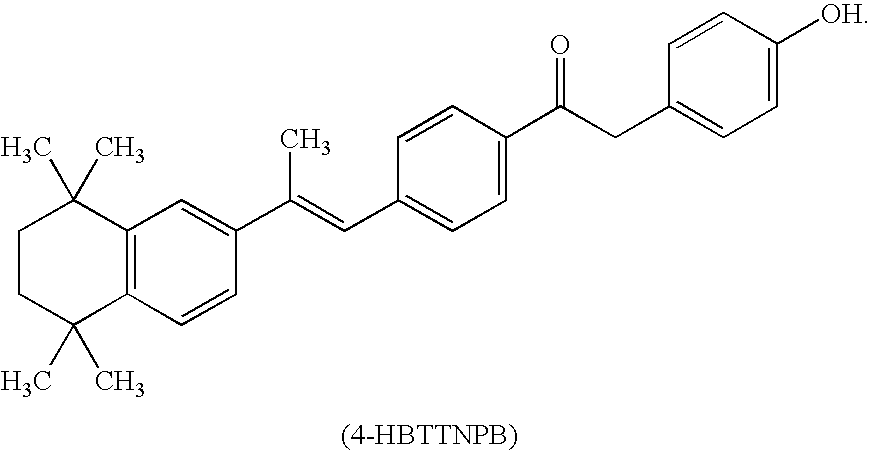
C1CC(C)(C)C2=C(C1(C)C)C=C(C(=CC1=CC=C(C(CC3=CC=C([OH])C=C3)=O)C=C1)C)C=C2
